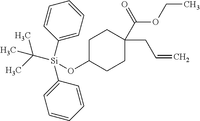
[Si](C1=CC=CC=C1)(C1=CC=CC=C1)(C(C)(C)C)OC1CCC(CC=C)(C(=O)OCC)CC1
